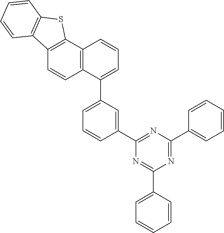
N1=C(C2=CC=CC=C2)N=C(C2=CC=CC=C2)N=C1C1=CC(C2=CC=CC3=C2C=CC2=C3SC3=C2C=CC=C3)=CC=C1
